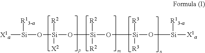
[R13-a][Si]([X1a])O[Si]([R2])([X2])O[Si]([R2])([R2])O[Si](O[Si]([R13-a])[X1a])([R3])[R3]
